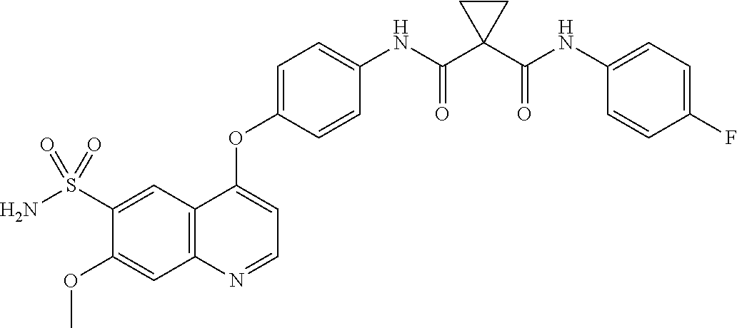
C12=C(N=CC=C1OC1=CC=C(NC(C3(C(NC4=CC=C(F)C=C4)=O)CC3)=O)C=C1)C=C(OC)C(S(N)(=O)=O)=C2
